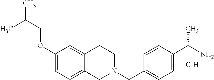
C(COC1=CC=C2C(=C1)CCN(CC1=CC=C(C(N)C)C=C1)C2)(C)C.[CIH]
